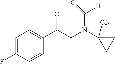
C1=C(F)C=CC(C(CN(C2([CN])CC2)C(=O)[H])=O)=C1
